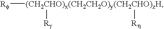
[Rf][(CH2CHO)x(CH2CH2O)y(CH2CHO)zH]([Rg])[Rh]
